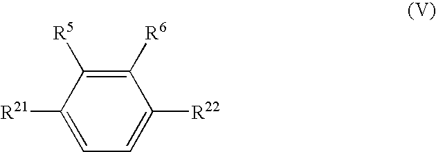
C1([R6])=C([R5])C([R21])=CC=C1[R22]
